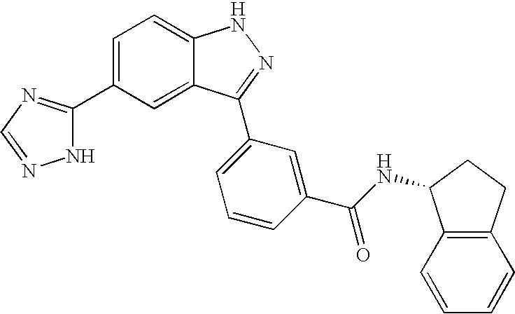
C1(C2=NC=NN2)=CC=C2C(=C1)C(C1=CC=CC(C(NC3C4=C(CC3)C=CC=C4)=O)=C1)=NN2
